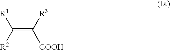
C(=C([R3])[COOH])([R2])[R1]
